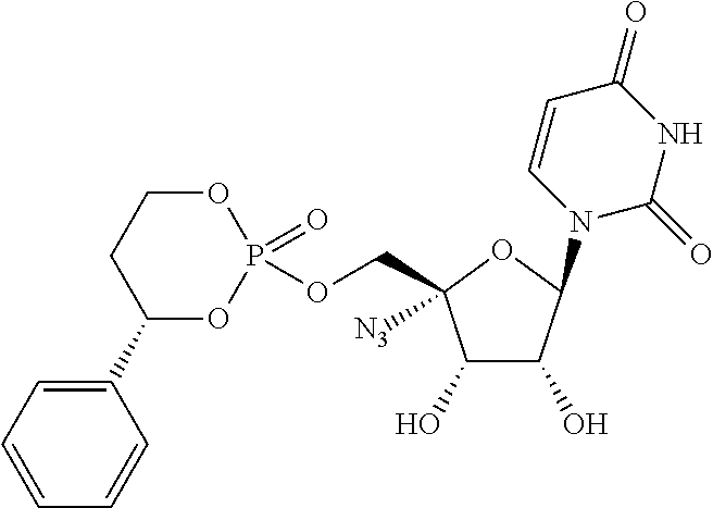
C1(O)C(O)C(N2C=CC(=O)NC2=O)OC1(COP1(=O)OCCC(C2=CC=CC=C2)O1)[N3]
